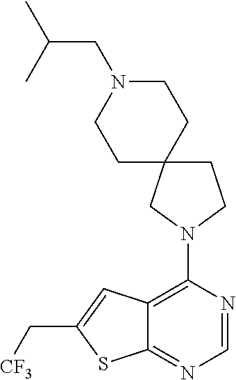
C1(N2CC3(CCN(CC(C)C)CC3)CC2)=C2C(=NC=N1)SC(C[CF3])=C2
